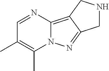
C1=NC2=C3C(=NN2C(C)=C1C)CNC3
